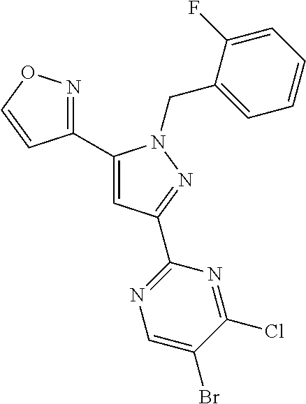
C1(C2=CC(C3=NC=C(Br)C(Cl)=N3)=NN2CC2=CC=CC=C2F)=NOC=C1
